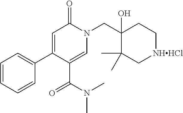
C1=CC=CC(C2=CC(=O)N(CC3(O)C(C)(C)C[NHHCl]CC3)C=C2C(=O)N(C)C)=C1
